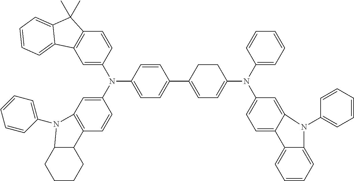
C1CCC2C(C1)N(C1=CC=CC=C1)C1=C2C=CC(N(C2=CC3=C(C=C2)C(C)(C)C2=CC=CC=C32)C2=CC=C(C3=CC=C(N(C4=CC=CC=C4)C4=CC=C5C(=C4)N(C4=CC=CC=C4)C4=CC=CC=C54)CC3)C=C2)=C1
